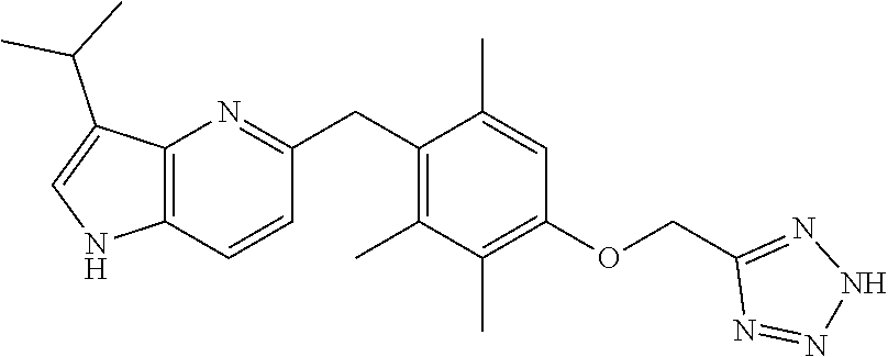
C1(C)=CC(OCC2=NNN=N2)=C(C)C(C)=C1CC1=NC2=C(C=C1)NC=C2C(C)C
